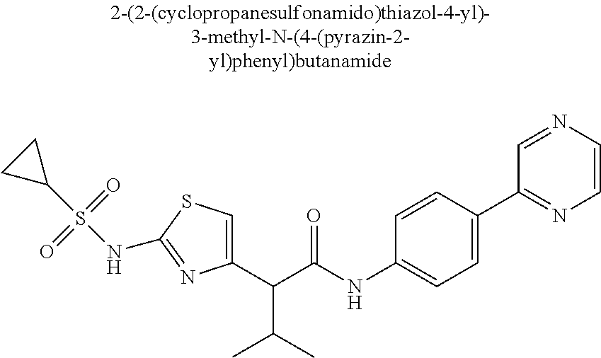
C1(C(C(NC2=CC=C(C3=NC=CN=C3)C=C2)=O)C(C)C)=CSC(NS(C2CC2)(=O)=O)=N1
